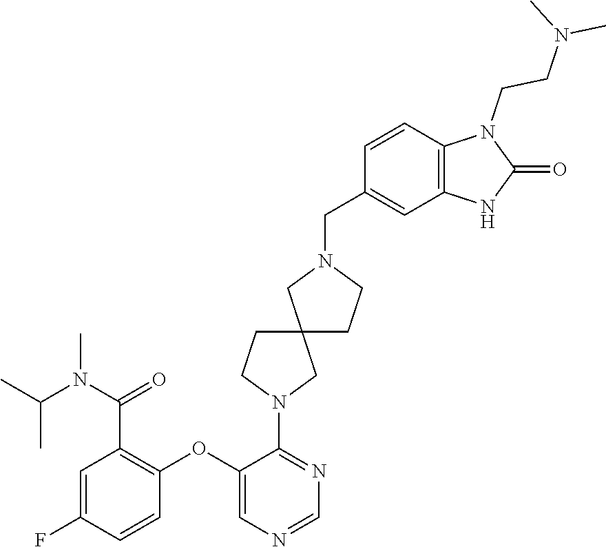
C1=C(F)C=CC(OC2=CN=CN=C2N2CC3(CC2)CCN(CC2=CC4=C(C=C2)N(CCN(C)C)C(=O)N4)C3)=C1C(=O)N(C(C)C)C
